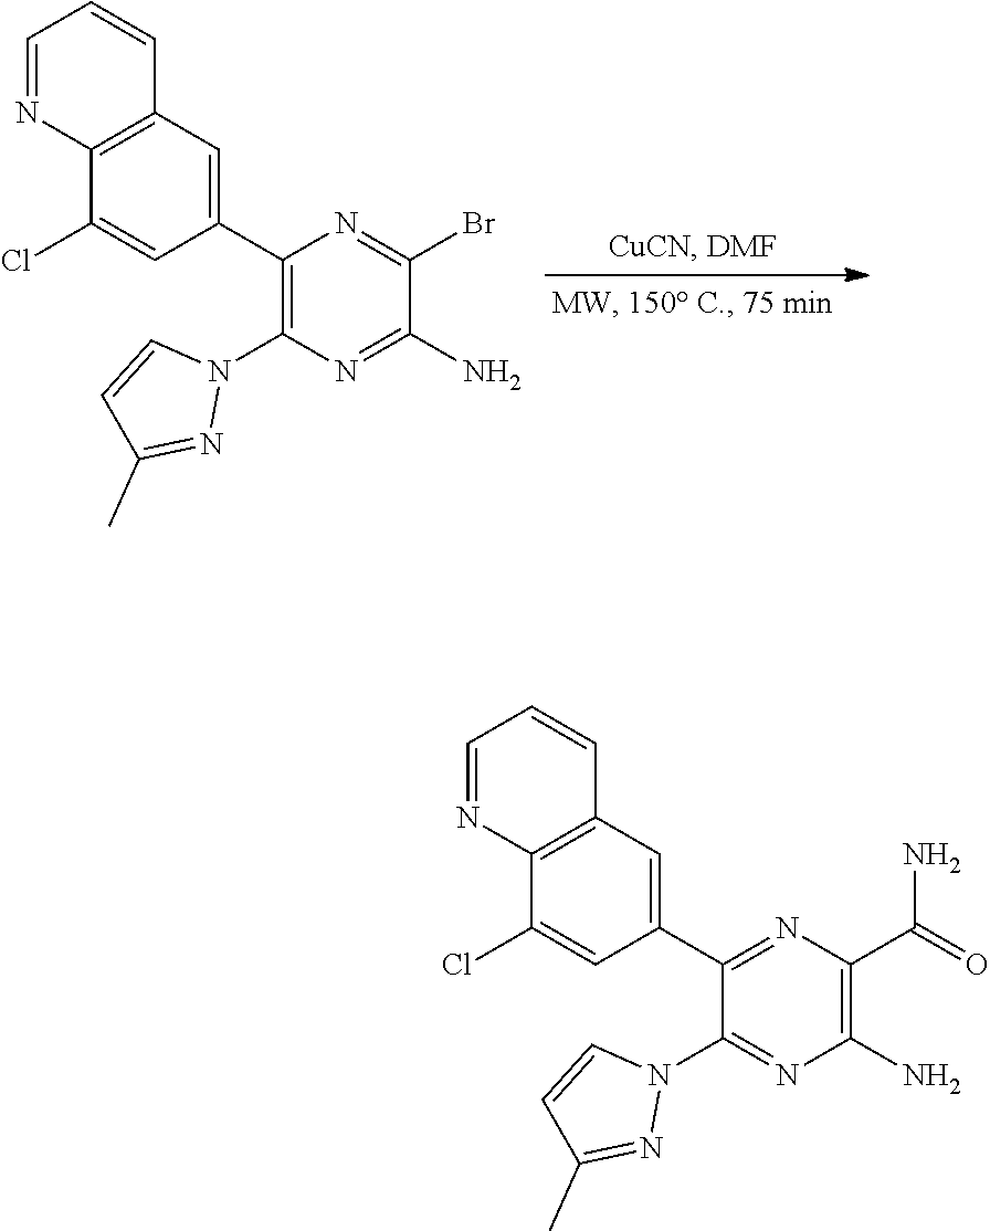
C1=NC2=C(C=C1)C=C(C1=C(N3C=CC(C)=N3)N=C(N)C(Br)=N1)C=C2Cl.C1=NC2=C(C=C1)C=C(C1=NC(C(=O)N)=C(N)N=C1N1C=CC(C)=N1)C=C2Cl
